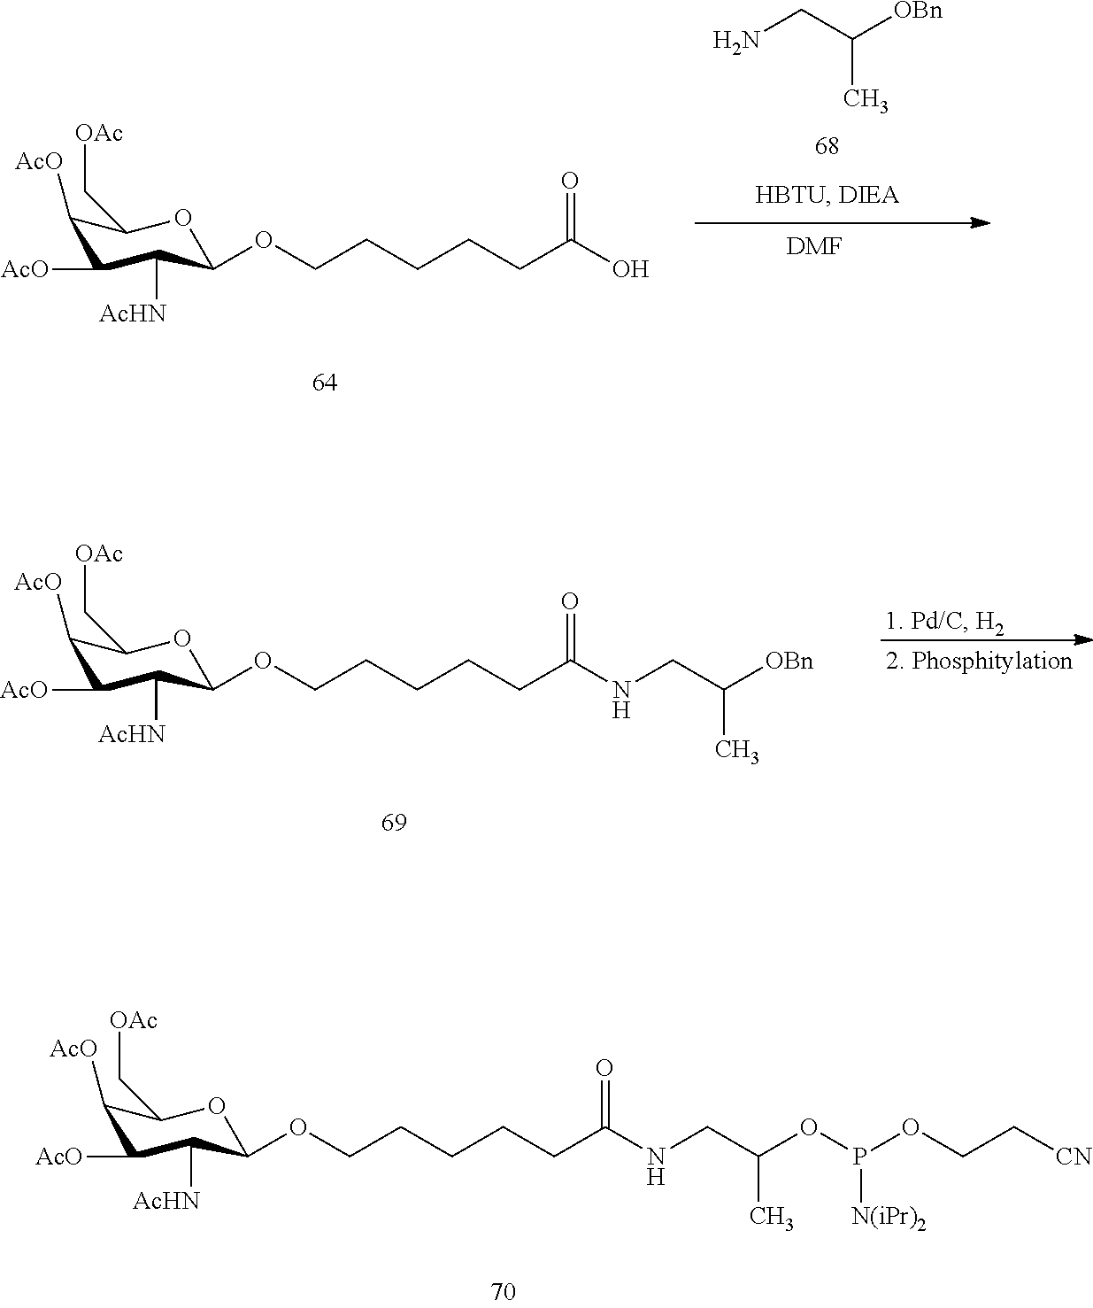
O(CCCCCC(NCC([OBn])C)=O)C1C([AcHN])C([AcO])C([AcO])C(C[OAc])O1.O(CCCCCC(NCC(OP(OCC[CN])[N(iPr)2])C)=O)C1C([AcHN])C([AcO])C([AcO])C(C[OAc])O1.O(CCCCCC(O)=O)C1C([AcHN])C([AcO])C([AcO])C(C[OAc])O1.NCC([OBn])C.[DMF]
